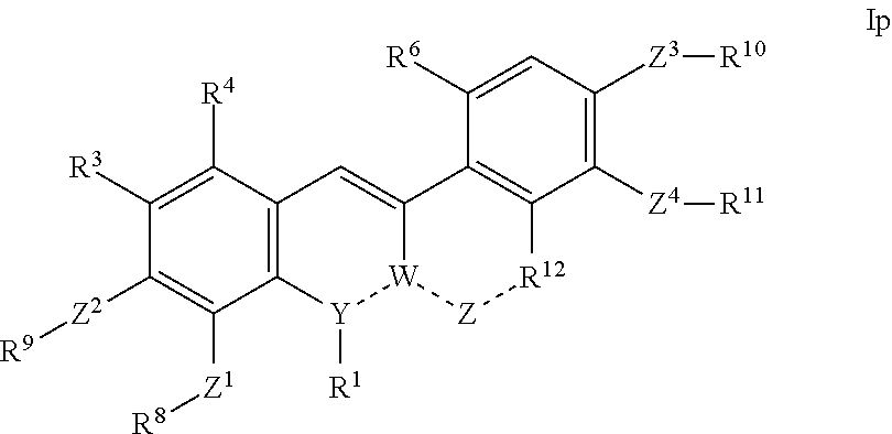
C12=C(C([R4])=C([R3])C([Z2][R9])=C1[Z1][R8])C=C1[W]([Y]2[R1])[Z][R12]C2=C1C([R6])=CC([Z3][R10])=C2[Z4][R11]
